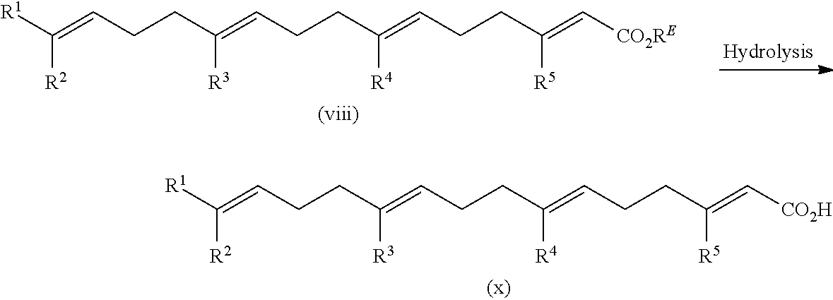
[R2]C([R1])=CCCC(=CCCC(=CCCC(=C[CO2RE])[R5])[R4])[R3].[R2]C([R1])=CCCC(=CCCC(=CCCC(=C[CO2H])[R5])[R4])[R3]
